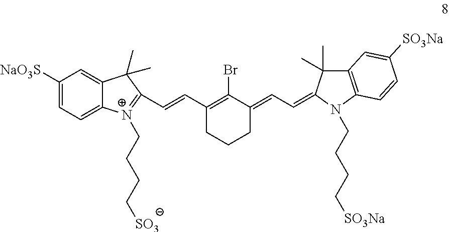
C(=CC1=C(Br)C(=CC=C2C(C)(C)C3=C(N2CCCC[SO3Na])C=CC([SO3Na])=C3)CCC1)C1=[N+](CCCC[SO3])C2=CC=C([NaO3S])C=C2C1(C)C
